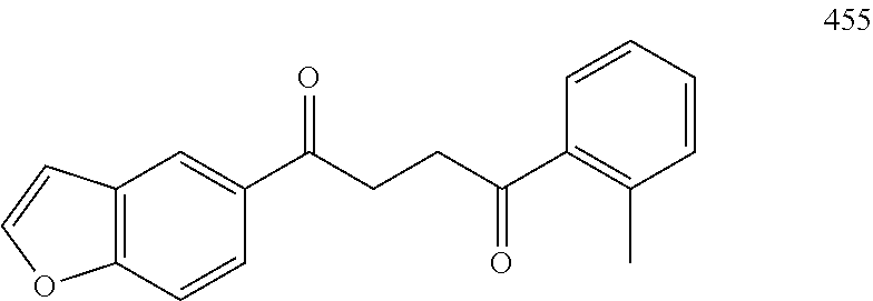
C12=C(C=CC(C(CCC(C3=C(C)C=CC=C3)=O)=O)=C1)OC=C2
